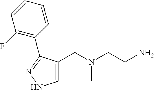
C1=C(CN(CCN)C)C(C2=C(F)C=CC=C2)=NN1
